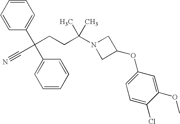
C1=CC=CC(C(C2=CC=CC=C2)(C#N)CCC(N2CC(OC3=CC=C(Cl)C(OC)=C3)C2)(C)C)=C1
